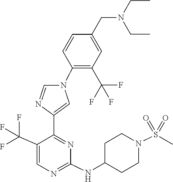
C1(NC2CCN(S(=O)(=O)C)CC2)=NC=C(C(F)(F)F)C(C2=CN(C3=C(C(F)(F)F)C=C(CN(CC)CC)C=C3)C=N2)=N1
